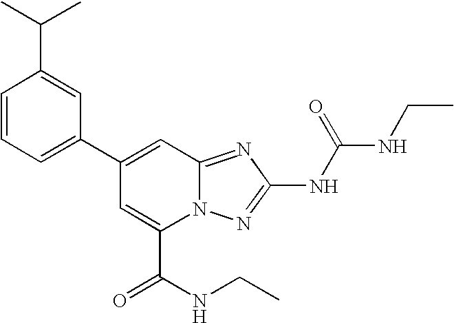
C1(C2=CC3=NC(NC(=O)NCC)=NN3C(C(NCC)=O)=C2)=CC=CC(C(C)C)=C1
